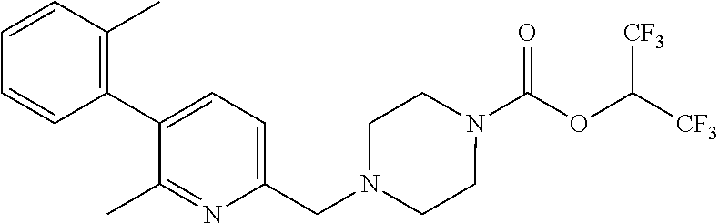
N1(C(OC([CF3])[CF3])=O)CCN(CC2=CC=C(C3=C(C)C=CC=C3)C(C)=N2)CC1
